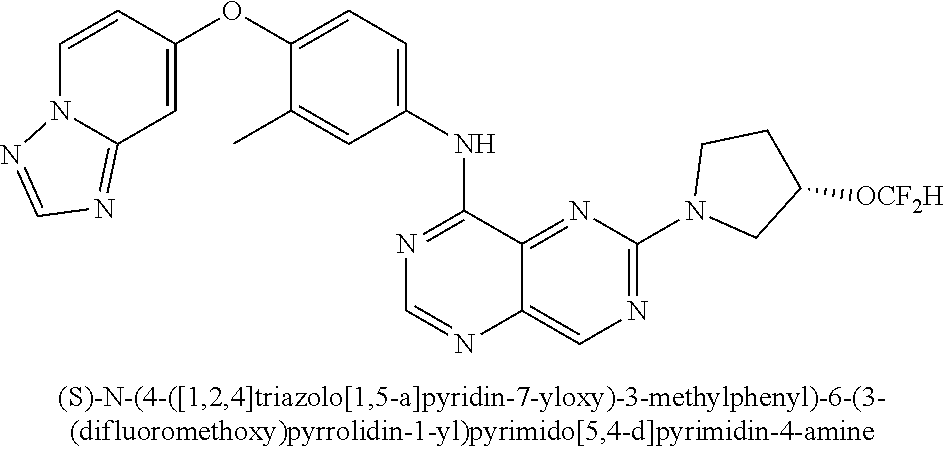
C1=CC(OC2=CC=C(NC3=NC=NC4=CN=C(N5CC([OCF2H])CC5)N=C34)C=C2C)=CC2=NC=NN12
